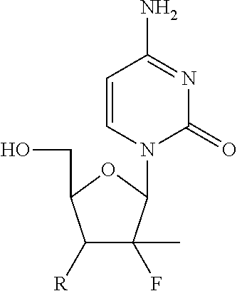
C1([R])C(F)(C)C(N2C(=O)N=C(N)C=C2)OC1CO
